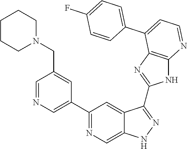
C1=NC=C(C2=NC=C3C(=C2)C(C2=NC4=C(N2)N=CC=C4C2=CC=C(F)C=C2)=NN3)C=C1CN1CCCCC1
